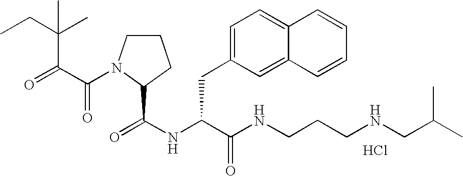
Cl.N(C(C(NCCCNCC(C)C)=O)CC1=CC=C2C(=C1)C=CC=C2)C(=O)C1N(C(=O)C(=O)C(CC)(C)C)CCC1
